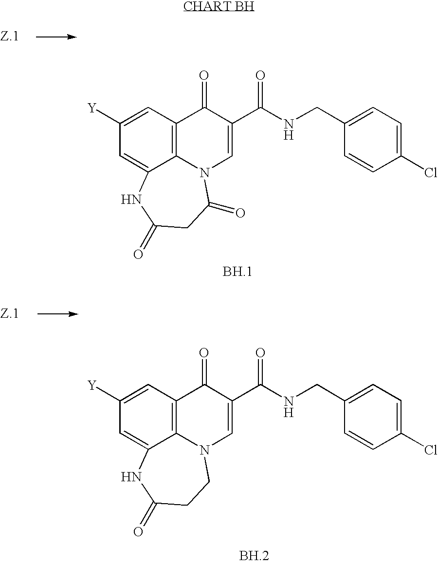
C1=C(C(NCC2=CC=C(Cl)C=C2)=O)C(=O)C2=C3N1C(=O)CC(=O)NC3=CC([Y])=C2.C1=C(C(NCC2=CC=C(Cl)C=C2)=O)C(=O)C2=C3N1CCC(=O)NC3=CC([Y])=C2
